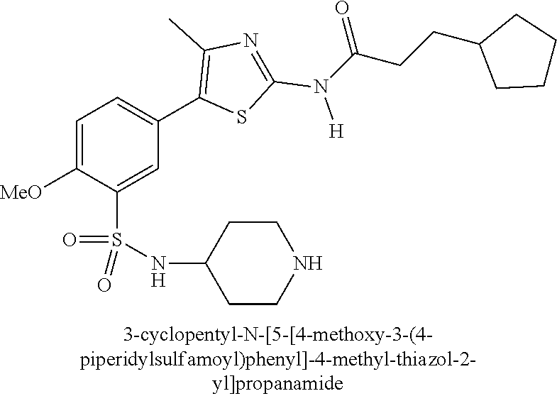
C1=C([MeO])C(S(NC2CCNCC2)(=O)=O)=CC(C2=C(C)N=C(N([H])C(CCC3CCCC3)=O)S2)=C1
